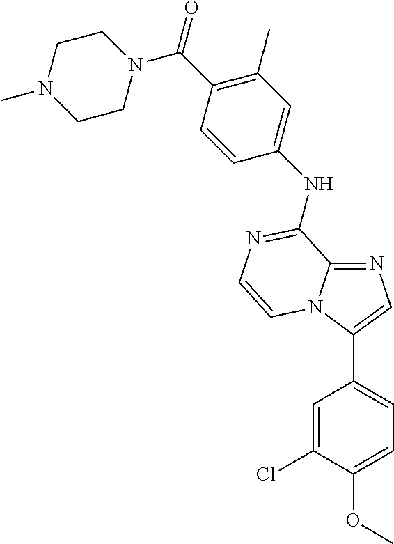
C1(NC2=NC=CN3C(C4=CC=C(OC)C(Cl)=C4)=CN=C32)=CC(C)=C(C(N2CCN(C)CC2)=O)C=C1
